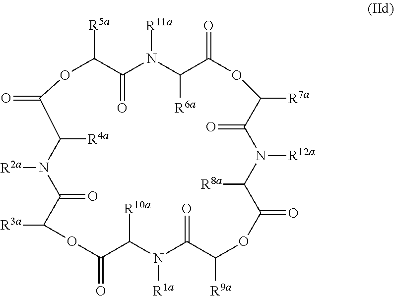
C1([R5a])C(=O)N([R11a])C([R6a])C(=O)OC([R7a])C(=O)N([R12a])C([R8a])C(=O)OC([R9a])C(=O)N([R1a])C([R10a])C(=O)OC([R3a])C(=O)N([R2a])C([R4a])C(=O)O1
